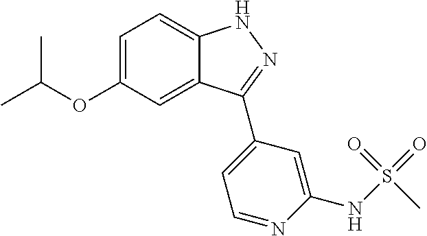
C1=C(OC(C)C)C=C2C(=C1)NN=C2C1=CC=NC(NS(=O)(=O)C)=C1
